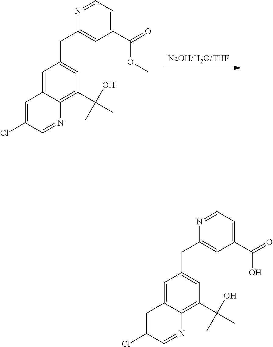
[NaOH/H2O/THF].COC(C1=CC=NC(CC2=CC(C(C)(O)C)=C3C(=C2)C=C(Cl)C=N3)=C1)=O.C(C1=CC(C(=O)O)=CC=N1)C1=CC(C(C)(O)C)=C2C(=C1)C=C(Cl)C=N2
